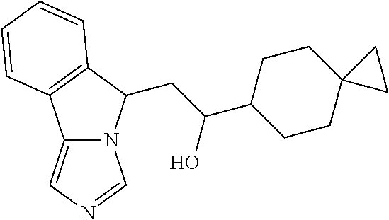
C1C(C(CC2N3C(=CN=C3)C3=C2C=CC=C3)O)CCC2(C1)CC2
